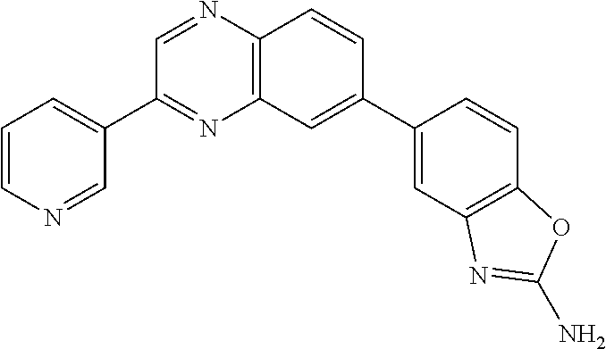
C1=NC2=C(N=C1C1=CC=CN=C1)C=C(C1=CC3=C(C=C1)OC(N)=N3)C=C2
